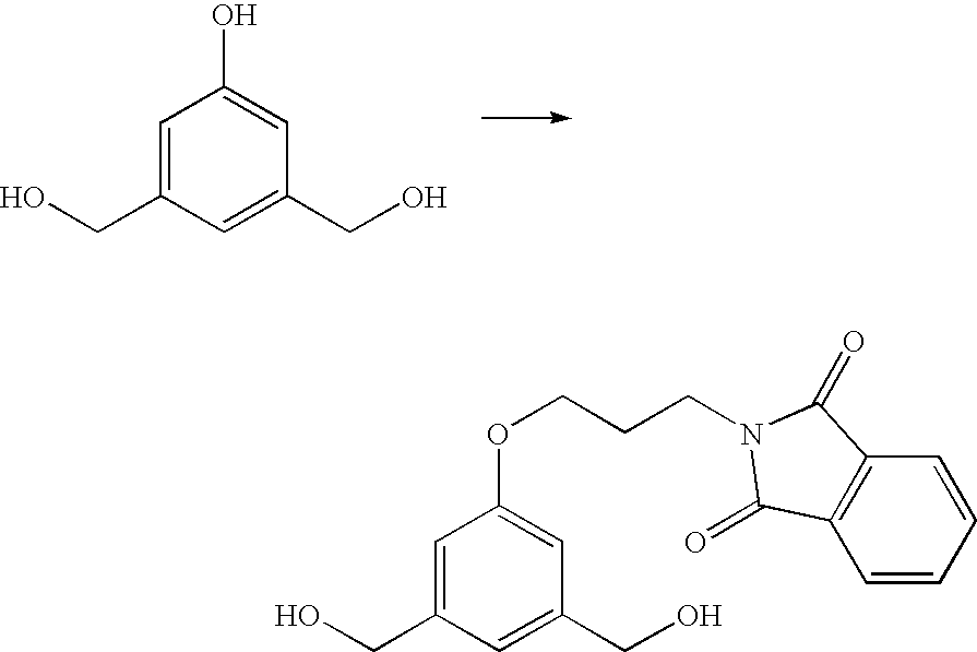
C1=C(CO)C=C(CO)C=C1O.C1=C(CO)C=C(CO)C=C1OCCCN1C(=O)C2=C(C=CC=C2)C1=O
